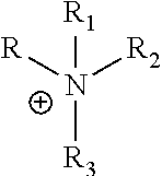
[N+]([R3])([R])([R2])[R1]
